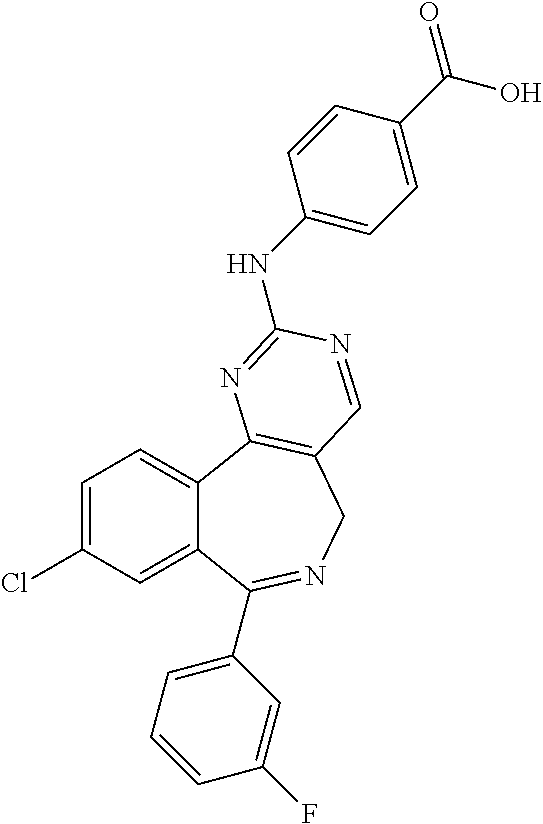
C1=C(Cl)C=C2C(=C1)C1=C(CN=C2C2=CC=CC(F)=C2)C=NC(NC2=CC=C(C(=O)O)C=C2)=N1
